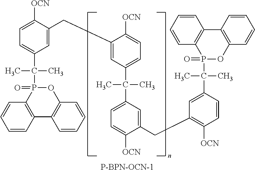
C1=C([OCN])C(CC2=CC(C(C3=CC=C([OCN])C(CC4=C([OCN])C=CC(C(C)(C)P5(=O)OC6=C(C7=C5C=CC=C7)C=CC=C6)=C4)=C3)(C)C)=CC=C2[OCN])=CC(C(P2(=O)OC3=C(C4=C2C=CC=C4)C=CC=C3)(C)C)=C1.[P-BPN-OCN-1]
